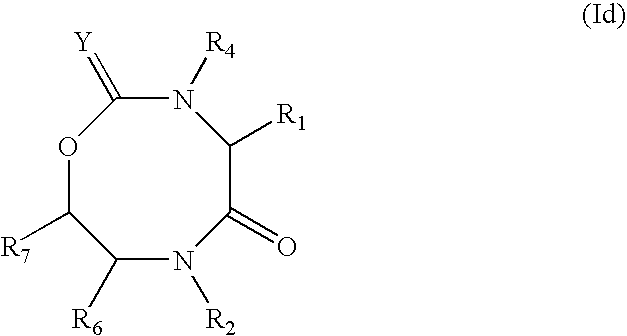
N1([R4])C(=[Y])OC([R7])C([R6])N([R2])C(=O)C1[R1]
